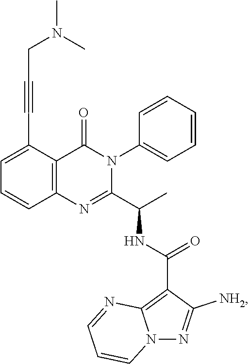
C1=C(C#CCN(C)C)C2=C(C=C1)N=C(C(C)NC(C1=C3N(N=C1[NH2])C=CC=N3)=O)N(C1=CC=CC=C1)C2=O
